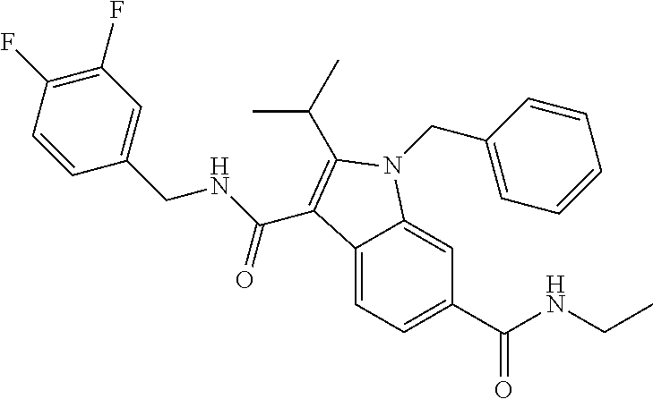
C12=CC=C(C(NCC)=O)C=C1N(CC1=CC=CC=C1)C(C(C)C)=C2C(NCC1=CC(F)=C(F)C=C1)=O
